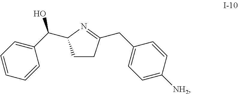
C1CC(CC2=CC=C([NH2])C=C2)=NC1C(C1=CC=CC=C1)O
